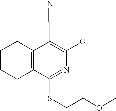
C1CCC2=C(C1)C(C=N)=C(O)N=C2SCCOC
